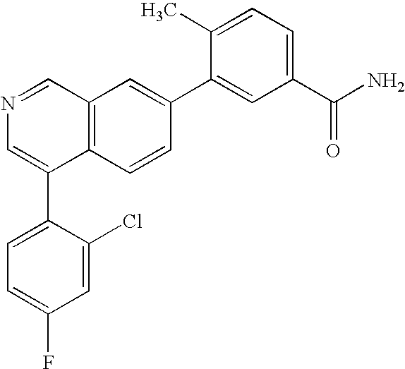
C12=C(C=CC(C3=CC(C(N)=O)=CC=C3C)=C1)C(C1=CC=C(F)C=C1Cl)=CN=C2
